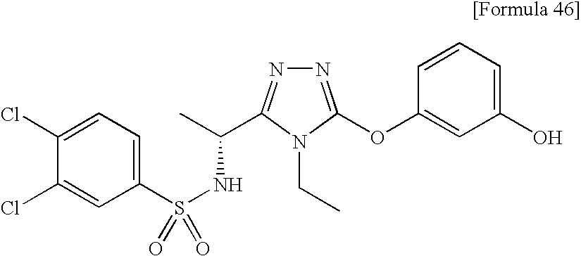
C1(S(NC(C)C2=NN=C(OC3=CC(O)=CC=C3)N2CC)(=O)=O)=CC=C(Cl)C(Cl)=C1
